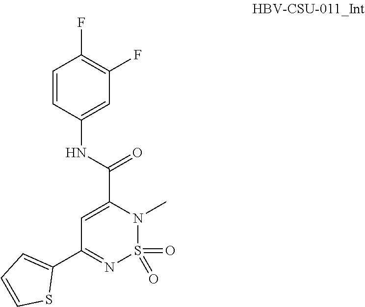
C1=C(C(NC2=CC(F)=C(F)C=C2)=O)N(C)S(=O)(=O)N=C1C1=CC=CS1
